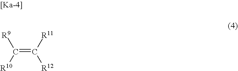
C(=C([R11])[R12])([R9])[R10]
